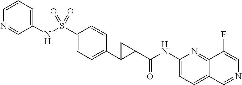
C1(NC(=O)C2CC2C2=CC=C(S(NC3=CC=CN=C3)(=O)=O)C=C2)=CC=C2C(=N1)C(F)=CN=C2
